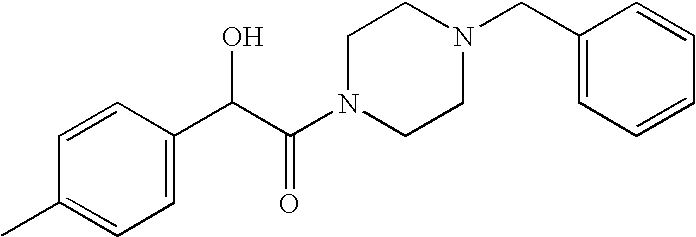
C1=C(C(C(N2CCN(CC3=CC=CC=C3)CC2)=O)O)C=CC(C)=C1
